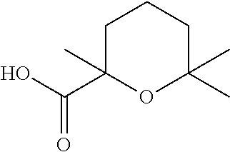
C1C(C(=O)O)(C)OC(C)(C)CC1
